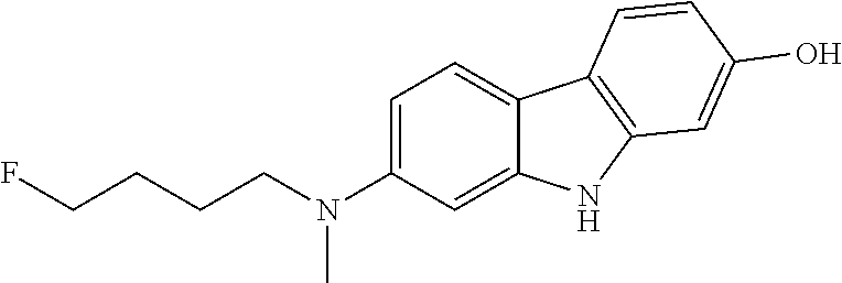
C1(N(CCCCF)C)=CC=C2C(=C1)NC1=C2C=CC(O)=C1
